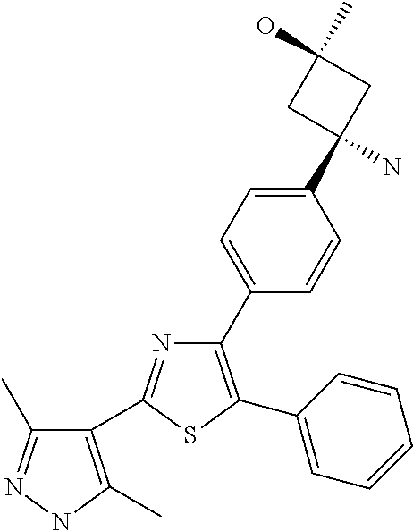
C1(C2=CC=C(C3(N)CC(C)(O)C3)C=C2)=C(C2=CC=CC=C2)SC(C2=C(C)NN=C2C)=N1
